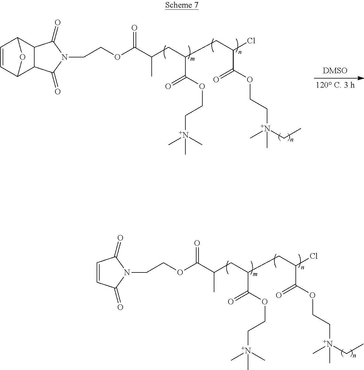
C1=CC2C3C(C1O2)C(=O)N(CCOC(C(CC(CC(Cl)C(=O)OCC[N+](C)(CC)C)C(=O)OCC[N+](C)(C)C)C)=O)C3=O.C1=CC(=O)N(CCOC(C(CC(CC(Cl)C(=O)OCC[N+](C)(CC)C)C(=O)OCC[N+](C)(C)C)C)=O)C1=O
